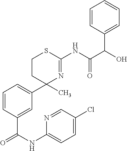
C1CC(C2=CC=CC(C(NC3=CC=C(Cl)C=N3)=O)=C2)(C)N=C(NC(C(O)C2=CC=CC=C2)=O)S1
